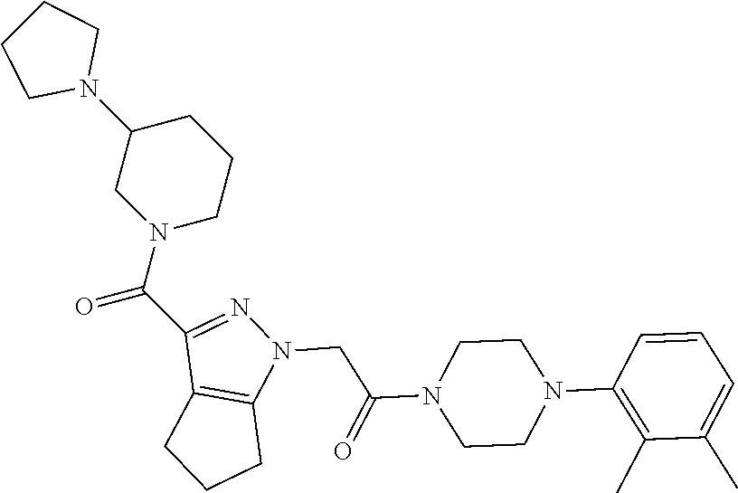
C1(N2CCCC2)CN(C(=O)C2=NN(CC(N3CCN(C4=C(C)C(C)=CC=C4)CC3)=O)C3=C2CCC3)CCC1
